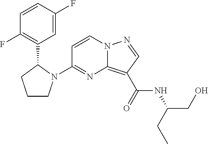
C1(N2CCCC2C2=C(F)C=CC(F)=C2)=NC2=C(C(=O)NC(CO)CC)C=NN2C=C1
